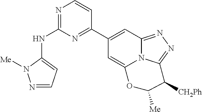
N1=C(NC2=CC=NN2[Me])N=C(C2=CC3=NN=C4N3C(=C2)OC([Me])C4[CH2Ph])C=C1
